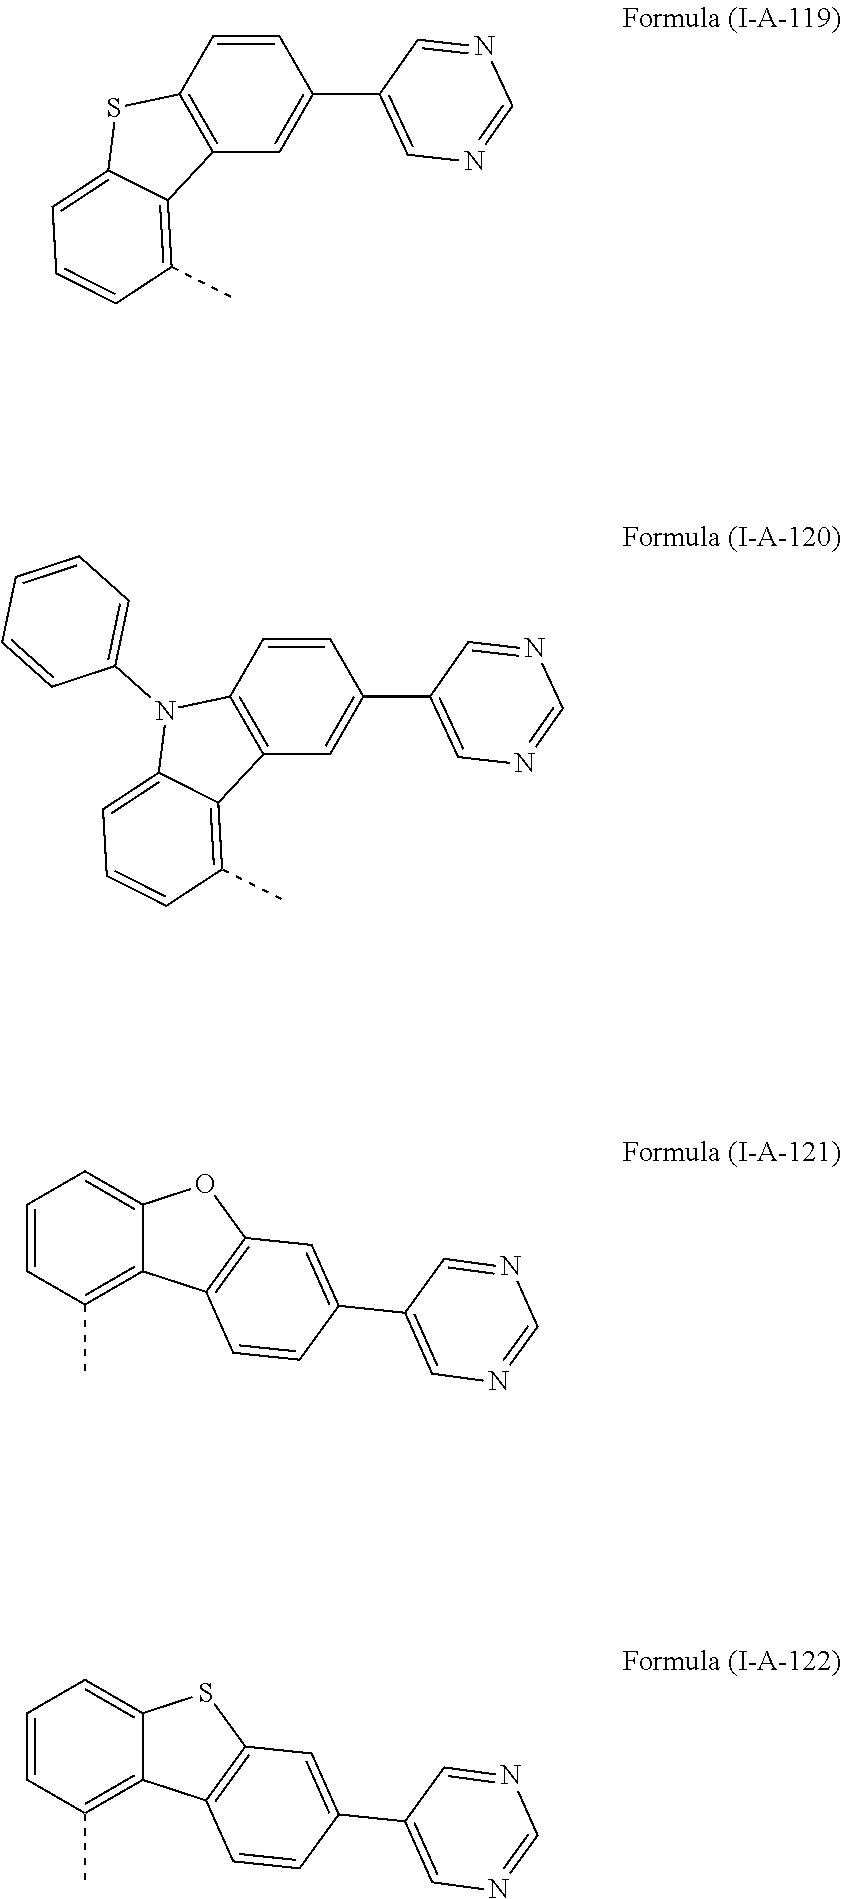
C1=CC2=C(C=C1C1=CN=CN=C1)C1=C(C)C=CC=C1S2.C1=CC2=C(C=C1C1=CN=CN=C1)C1=C(C)C=CC=C1N2C1=CC=CC=C1.C1=CC(C)=C2C(=C1)OC1=C2C=CC(C2=CN=CN=C2)=C1.C1=CC(C)=C2C(=C1)SC1=C2C=CC(C2=CN=CN=C2)=C1
